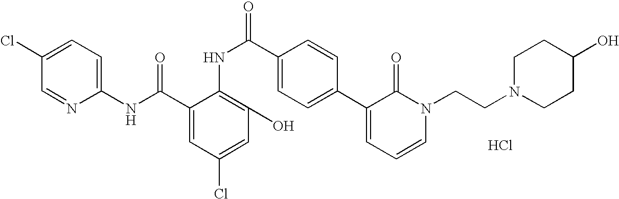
C1(NC(C2=CC(Cl)=CC(O)=C2NC(C2=CC=C(C3=CC=CN(CCN4CCC(O)CC4)C3=O)C=C2)=O)=O)=CC=C(Cl)C=N1.Cl
